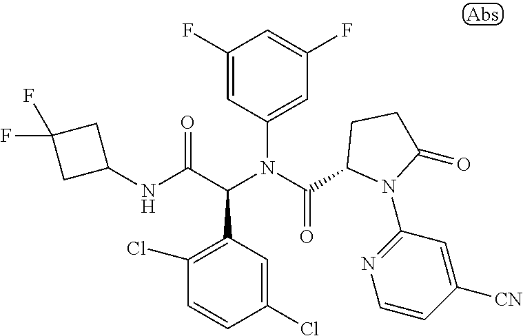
C1(Cl)=CC(C(C(NC2CC(F)(F)C2)=O)N(C(=O)C2N(C3=NC=CC([CN])=C3)C(=O)CC2)C2=CC(F)=CC(F)=C2)=C(Cl)C=C1
